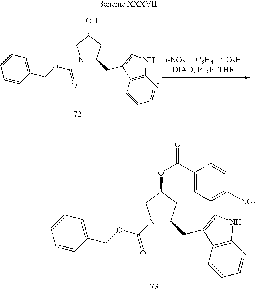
[p-NO2][C6H4][CO2H].C1C(O)CN(C(OCC2=CC=CC=C2)=O)C1CC1=CNC2=C1C=CC=N2.C1C(OC(=O)C2=CC=C([NO2])C=C2)CN(C(OCC2=CC=CC=C2)=O)C1CC1=CNC2=C1C=CC=N2
